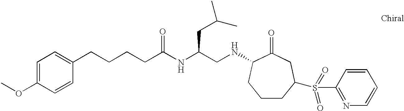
C1=C(OC)C=CC(CCCCC(NC(CNC2C(=O)CC(S(C3=NC=CC=C3)(=O)=O)CCC2)CC(C)C)=O)=C1
